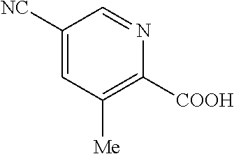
C1([NC])=CC([Me])=C([COOH])N=C1
